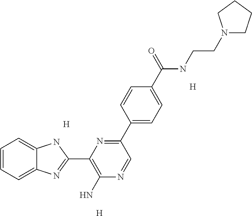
[H].[H].[H].C1=CC=C2C(=C1)NC(C1=C(N)N=CC(C3=CC=C(C(NCCN4CCCC4)=O)C=C3)=N1)=N2
